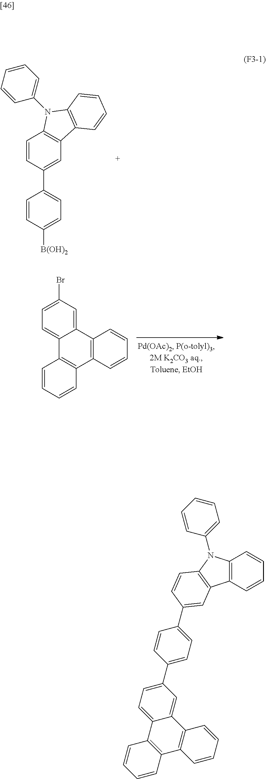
C12=CC(Br)=CC=C1C1=C(C3=C2C=CC=C3)C=CC=C1.C1=C([B(OH)2])C=CC(C2=CC3=C(C=C2)N(C2=CC=CC=C2)C2=C3C=CC=C2)=C1.C1=CC(N2C3=C(C=CC=C3)C3=C2C=CC(C2=CC=C(C4=CC=C5C(=C4)C4=C(C6=C5C=CC=C6)C=CC=C4)C=C2)=C3)=CC=C1
